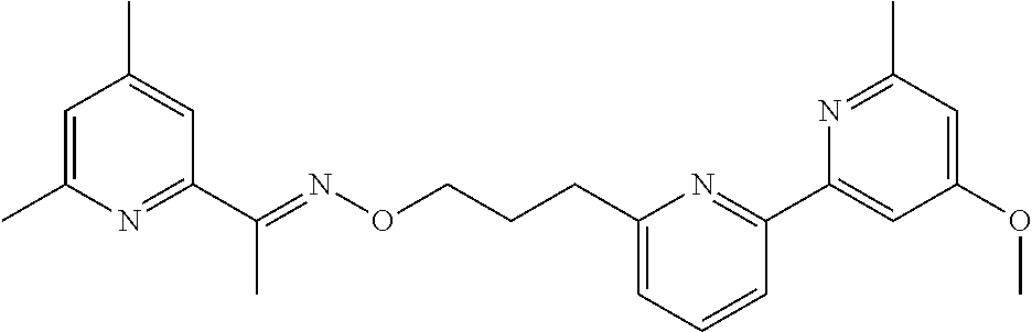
C1=C(C)N=C(C(=NOCCCC2=CC=CC(C3=CC(OC)=CC(C)=N3)=N2)C)C=C1C
